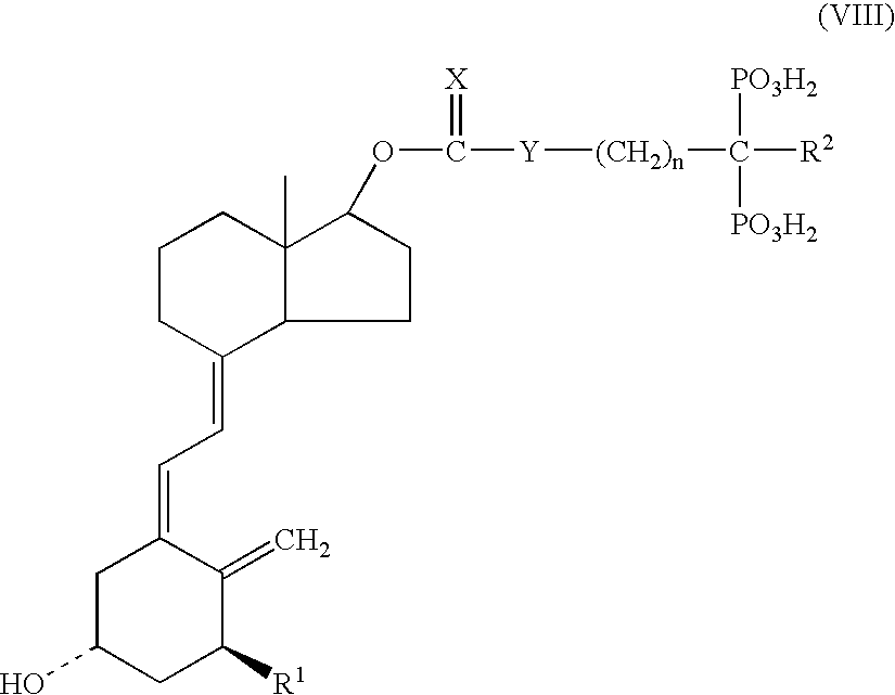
C1CC(=CC=C2CC(O)CC([R1])C2=C)C2CCC(OC([Y][(CH2)n]C([R2])([PO3H2])[PO3H2])=[X])C2(C)C1
